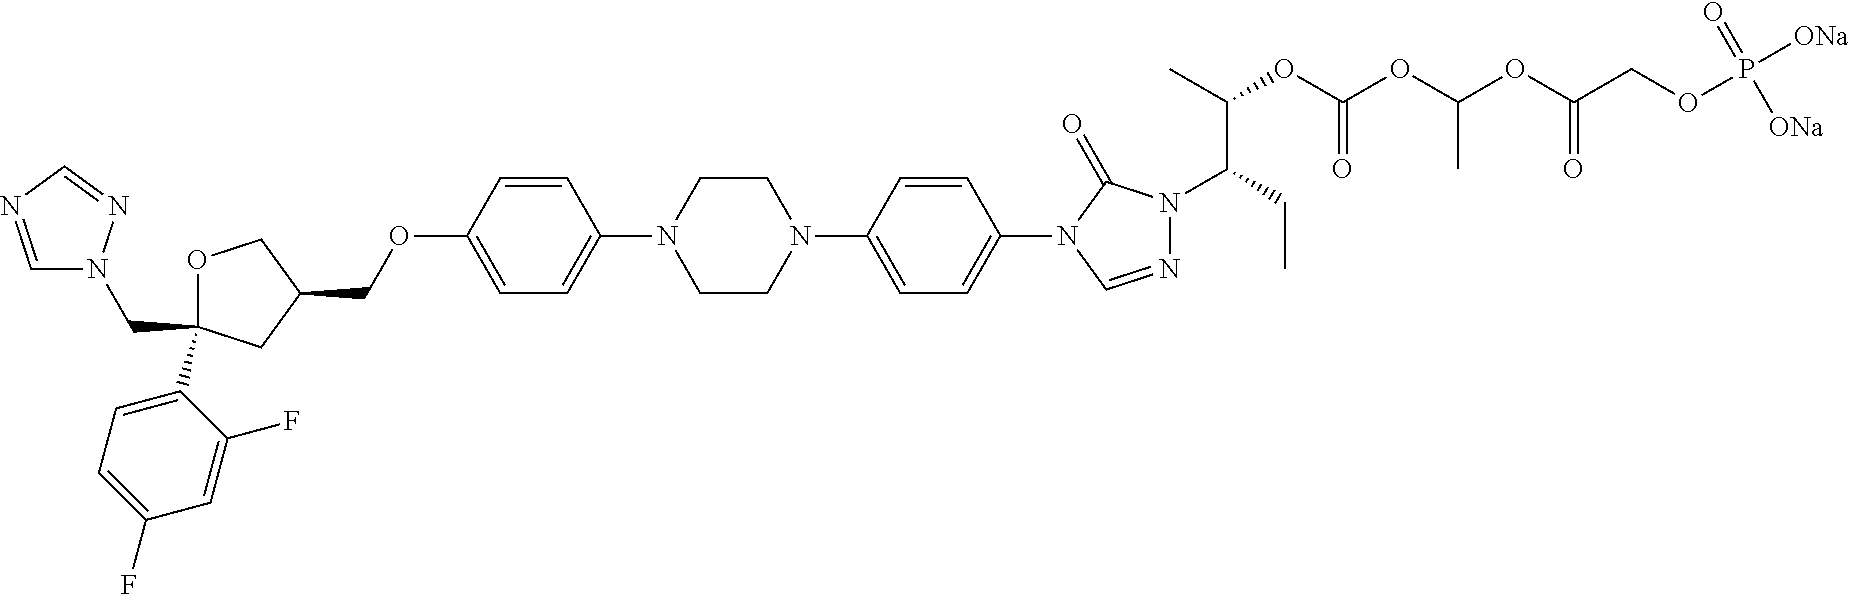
C(C1(C2=CC=C(F)C=C2F)OCC(COC2=CC=C(N3CCN(C4=CC=C(N5C=NN(C(CC)C(OC(OC(OC(COP([ONa])(=O)[ONa])=O)C)=O)C)C5=O)C=C4)CC3)C=C2)C1)N1C=NC=N1
